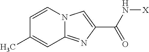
C1=CN2C(=NC(C(N[X])=O)=C2)C=C1C
